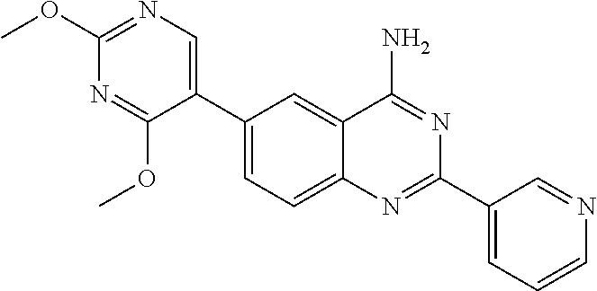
C1(C2=CN=C(OC)N=C2OC)=CC=C2C(=C1)C(N)=NC(C1=CC=CN=C1)=N2
